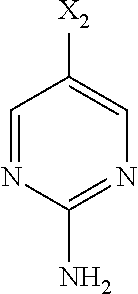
N1=C(N)N=CC([X2])=C1
